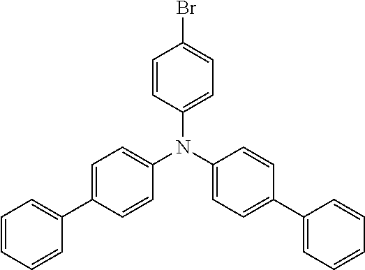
C1=C(C2=CC=CC=C2)C=CC(N(C2=CC=C(Br)C=C2)C2=CC=C(C3=CC=CC=C3)C=C2)=C1
